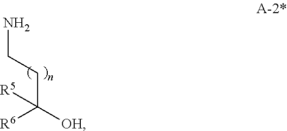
NCCC([OH])([R5])[R6]
